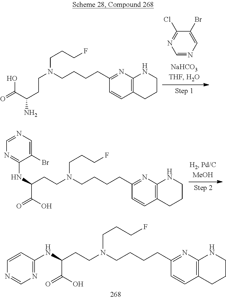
C1(CCCCN(CCC(NC2=NC=NC=C2)C(=O)O)CCCF)=NC2=C(C=C1)CCCN2.C1=NC=C(Br)C(Cl)=N1.C1=CC2=C(N=C1CCCCN(CCC(C(=O)O)N)CCCF)NCCC2.C(CC1=NC2=C(C=C1)CCCN2)CCN(CCC(NC1=NC=NC=C1Br)C(=O)O)CCCF
